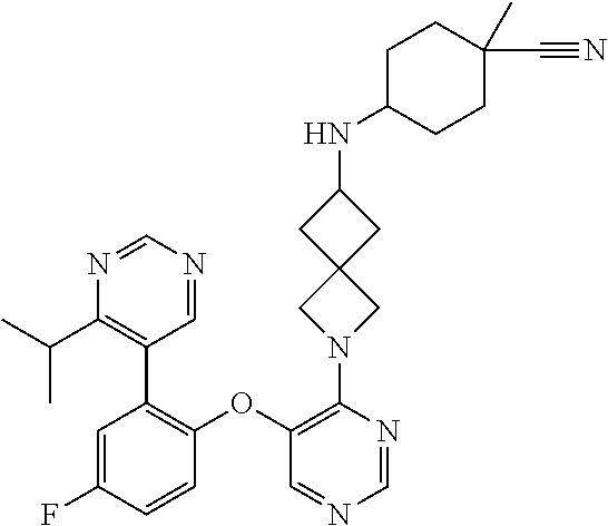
C1(OC2=C(C3=C(C(C)C)N=CN=C3)C=C(F)C=C2)=C(N2CC3(C2)CC(NC2CCC(C#N)(C)CC2)C3)N=CN=C1
